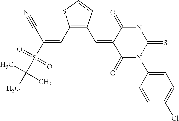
C1(C=C(C#N)S(C(C)(C)C)(=O)=O)=C(C=C2C(=O)N(C3=CC=C(Cl)C=C3)C(=S)NC2=O)C=CS1
